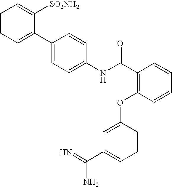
C1=CC=C(C2=CC=C(NC(C3=C(OC4=CC(C(=N)N)=CC=C4)C=CC=C3)=O)C=C2)C([SO2NH2])=C1
